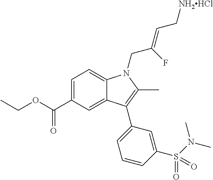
CCOC(C1=CC=C2C(=C1)C(C1=CC=CC(S(N(C)C)(=O)=O)=C1)=C(C)N2CC(=CC[NH2HCl])F)=O
